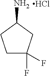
C1C(F)(F)CC(N)C1.Cl
